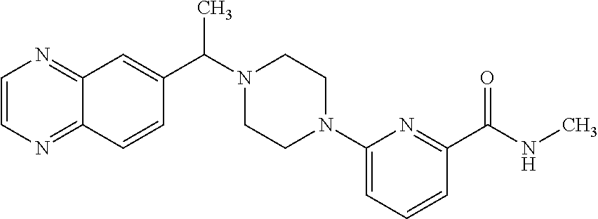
C12=NC=CN=C1C=CC(C(N1CCN(C3=CC=CC(C(NC)=O)=N3)CC1)C)=C2
